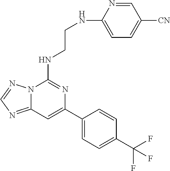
N12C(=NC=N1)C=C(C1=CC=C(C(F)(F)F)C=C1)N=C2NCCNC1=CC=C([CN])C=N1
